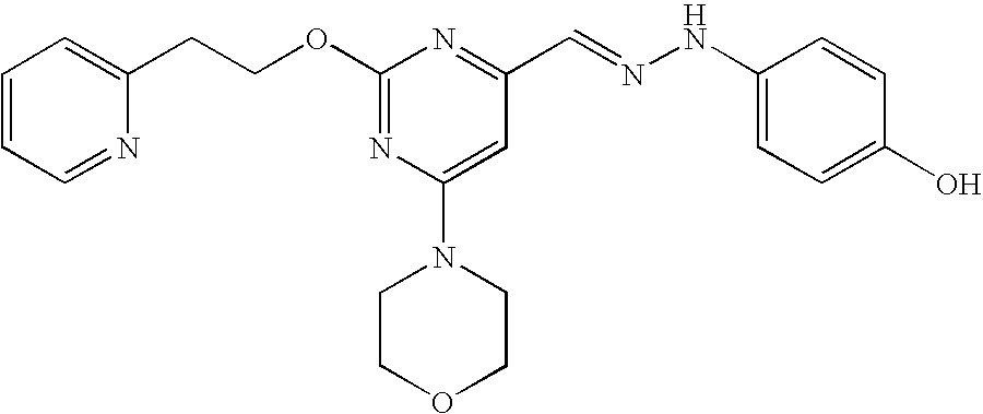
C(COC1=NC(N2CCOCC2)=CC(C=NNC2=CC=C(O)C=C2)=N1)C1=CC=CC=N1
